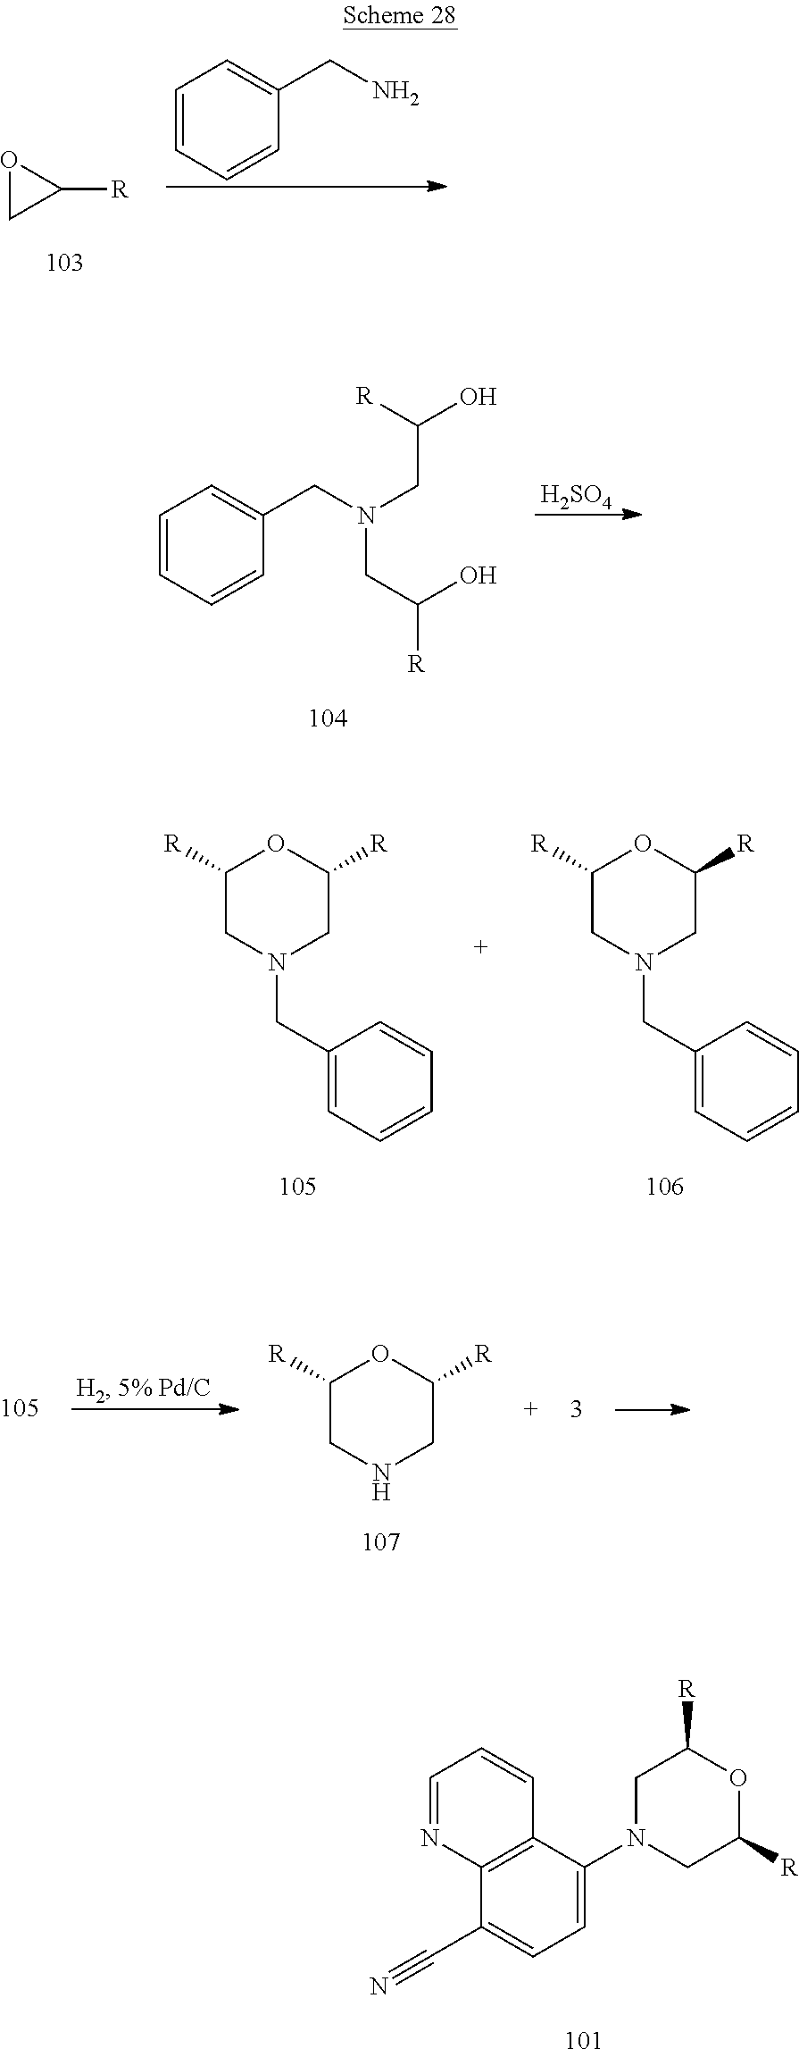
O1CC1[R].C1=CC=CC(CN)=C1.C1=CC=CC(CN(CC(O)[R])CC([R])O)=C1.[H2SO4].C1([R])CN(CC2=CC=CC=C2)CC([R])O1.C1([R])CN(CC2=CC=CC=C2)CC([R])O1.C1([R])CNCC([R])O1.C12=C(C(C#N)=CC=C1N1CC([R])OC([R])C1)N=CC=C2
